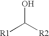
[R1]C([R2])O
